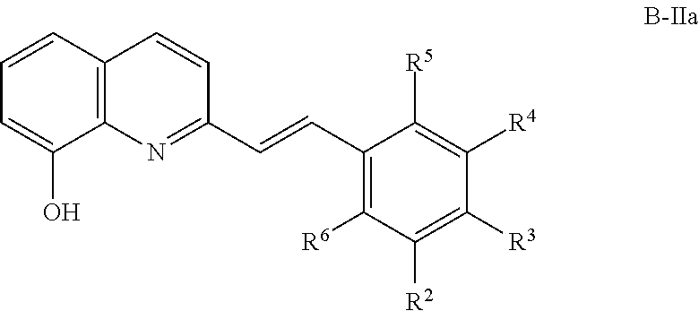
C12=C(C=CC(C=CC3=C([R6])C([R2])=C([R3])C([R4])=C3[R5])=N1)C=CC=C2O
